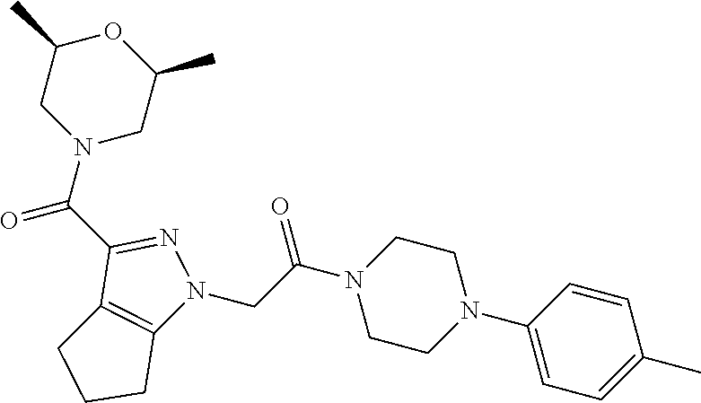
C1(C(N2CC(C)OC(C)C2)=O)=NN(CC(N2CCN(C3=CC=C(C)C=C3)CC2)=O)C2=C1CCC2
